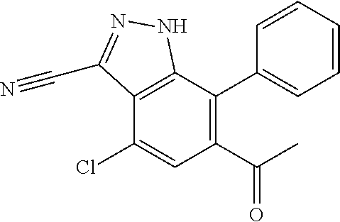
C12=C(C(C3=CC=CC=C3)=C(C(C)=O)C=C1Cl)NN=C2C#N
